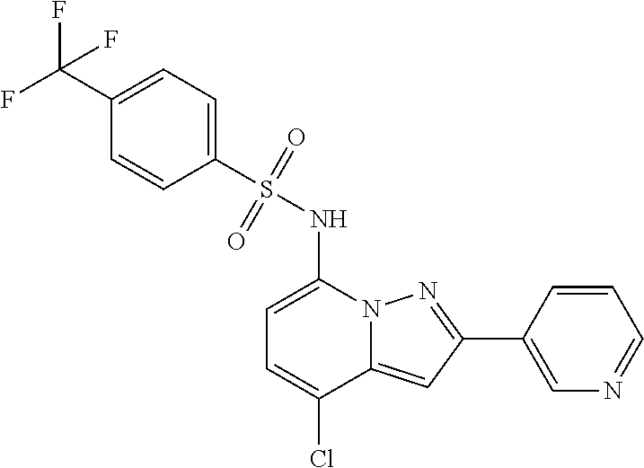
C1(C2=NN3C(=C2)C(Cl)=CC=C3NS(C2=CC=C(C(F)(F)F)C=C2)(=O)=O)=CN=CC=C1
